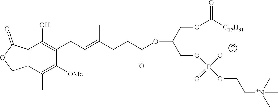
C12=C(C(=O)OC1)C(O)=C(CC=C(CCC(=O)OC(COC([C15H31])=O)COP(OCC[N+](C)(C)C)([O-])=O)C)C([OMe])=C2C
